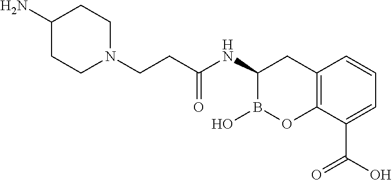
C12=C(C(C(O)=O)=CC=C1)OB(O)C(NC(=O)CCN1CCC(N)CC1)C2
